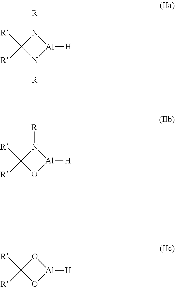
C1([R])([R])N([R])[Al]([H])N1[R].C1([R])([R])O[Al]([H])N1[R].C1([R])([R])O[Al]([H])O1
